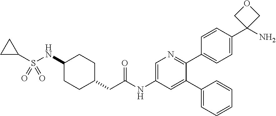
C1(NS(=O)(C2CC2)=O)CCC(CC(NC2=CN=C(C3=CC=C(C4(N)COC4)C=C3)C(C3=CC=CC=C3)=C2)=O)CC1
